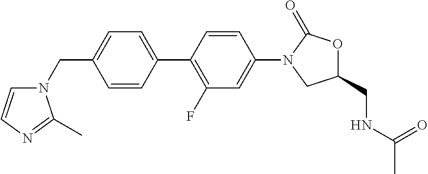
C1=C(C2=C(F)C=C(N3CC(CNC(C)=O)OC3=O)C=C2)C=CC(CN2C=CN=C2C)=C1
